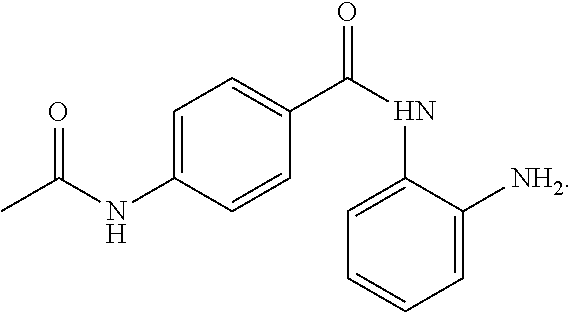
C1=C(C(NC2=CC=CC=C2[NH2])=O)C=CC(NC(C)=O)=C1
